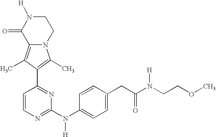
N12C(=C(C)C(C3=NC(N(C4=CC=C(CC(N(CCOC)[H])=O)C=C4)[H])=NC=C3)=C1C)C(=O)N([H])CC2
